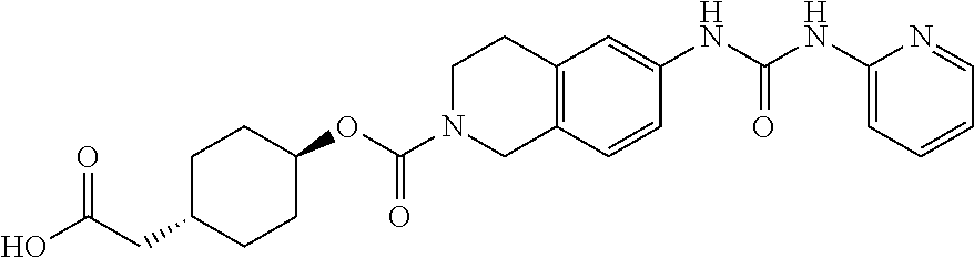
C1C(CC(O)=O)CCC(OC(N2CC3=C(CC2)C=C(NC(NC2=CC=CC=N2)=O)C=C3)=O)C1
